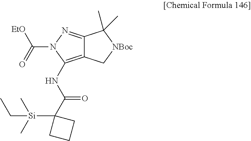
C12=NN(C(=O)[EtO])C(NC(C3([Si](CC)(C)C)CCC3)=O)=C1C[NBoc]C2(C)C
